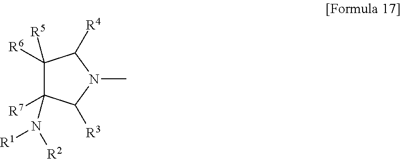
C1([R5])([R6])C([R7])(N([R2])[R1])C([R3])N(C)C1[R4]
